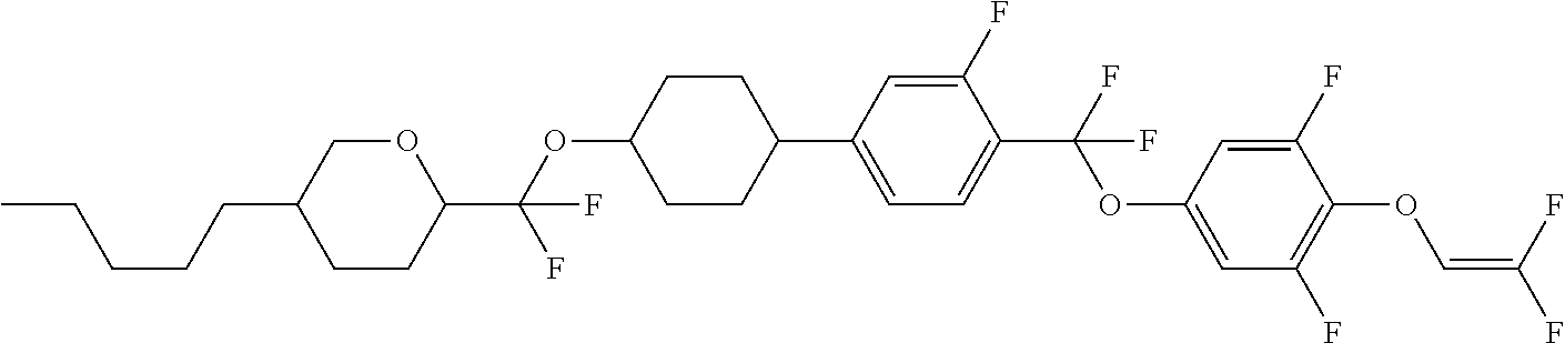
C1CC(C(OC2CCC(C3=CC=C(C(F)(OC4=CC(F)=C(OC=C(F)F)C(F)=C4)F)C(F)=C3)CC2)(F)F)OCC1CCCCC
